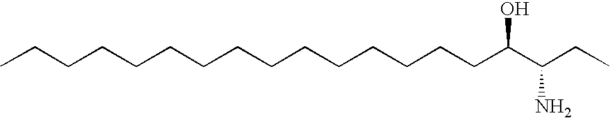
CCCCCCCCCCCCCCCC(C(CC)N)O
